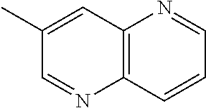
C12=C(C=CC=N1)N=CC(C)=C2
